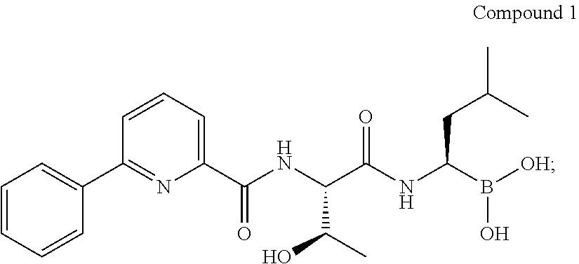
C1(C(NC(C(NC(B([OH])O)CC(C)C)=O)C(O)C)=O)=CC=CC(C2=CC=CC=C2)=N1
